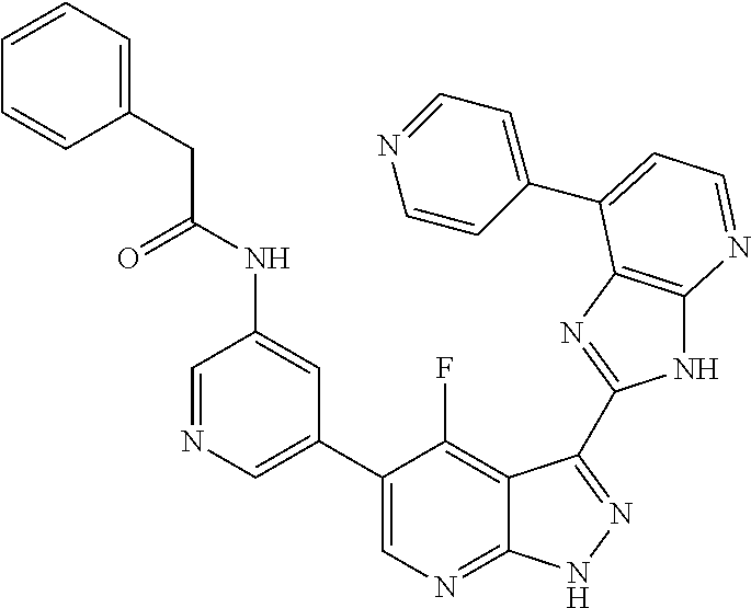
C1=NC=C(C2=CN=C3C(=C2F)C(C2=NC4=C(N2)N=CC=C4C2=CC=NC=C2)=NN3)C=C1NC(CC1=CC=CC=C1)=O
